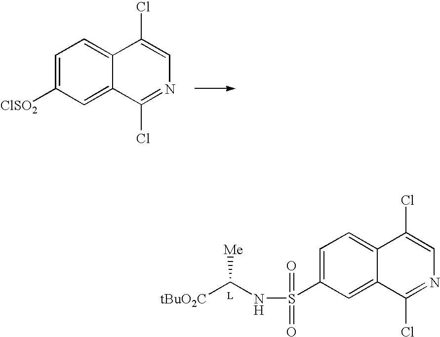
N(C([Me])[tBuO2C])S(C1=CC=C2C(=C1)C(Cl)=NC=C2Cl)(=O)=O.C1=C([ClSO2])C=C2C(=C1)C(Cl)=CN=C2Cl
